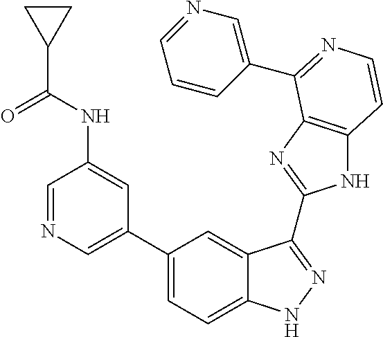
C1(C2=CN=CC(NC(C3CC3)=O)=C2)=CC=C2C(=C1)C(C1=NC3=C(N1)C=CN=C3C1=CN=CC=C1)=NN2
